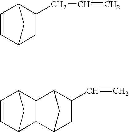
C1=CC2CC1CC2CC=C.C1=CC2CC1C1C3CC(C=C)C(C21)C3
